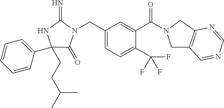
C1(CCC(C)C)(C2=CC=CC=C2)C(=O)N(CC2=CC=C(C(F)(F)F)C(C(=O)N3CC4=C(C3)N=CN=C4)=C2)C(=N)N1
